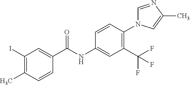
C1=NC(C)=CN1C1=C(C(F)(F)F)C=C(NC(C2=CC(I)=C(C)C=C2)=O)C=C1
